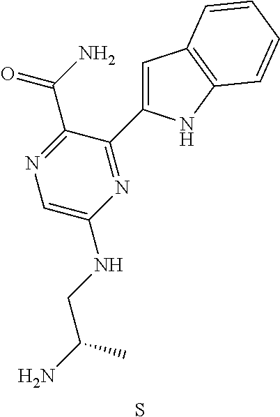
C1=C(C2=NC(NCC(N)C)=CN=C2C(N)=O)NC2=C1C=CC=C2.S
